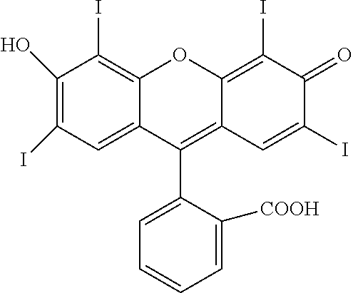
C1(O)=C(I)C=C2C(=C1I)OC1=C(I)C(=O)C(I)=CC1=C2C1=CC=CC=C1[COOH]
